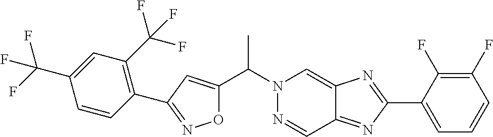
C(N1N=CC2=NC(C3=CC=CC(F)=C3F)=NC2=C1)(C1=CC(C2=C(C(F)(F)F)C=C(C(F)(F)F)C=C2)=NO1)C
